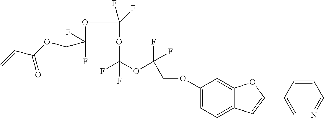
C1(OCC(F)(F)OC(OC(OC(COC(C=C)=O)(F)F)(F)F)(F)F)=CC=C2C(=C1)OC(C1=CN=CC=C1)=C2
